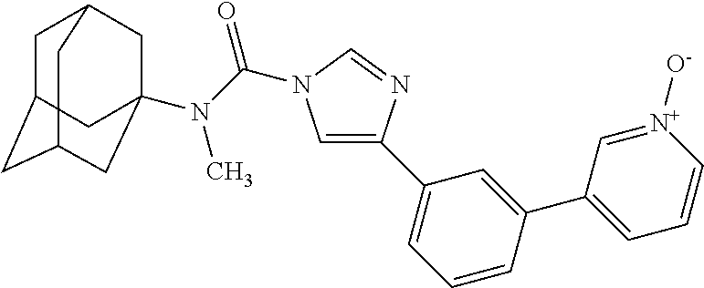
C1C2CC3CC(N(C)C(=O)N4C=C(C5=CC=CC(C6=CC=C[N+]([O-])=C6)=C5)N=C4)(CC1C3)C2
